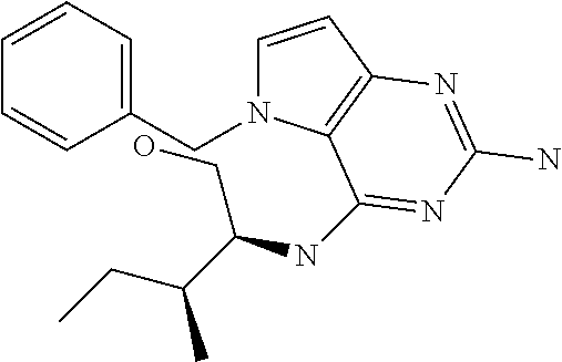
C1=CC2=C(N1CC1=CC=CC=C1)C(NC(C(CC)C)CO)=NC(N)=N2
